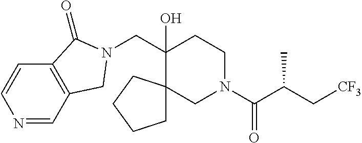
C(C1(O)CCN(C(C(C[CF3])C)=O)CC12CCCC2)N1CC2=C(C=CN=C2)C1=O
